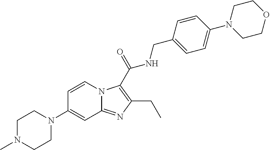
C1=CN2C(=NC(CC)=C2C(NCC2=CC=C(N3CCOCC3)C=C2)=O)C=C1N1CCN(C)CC1
